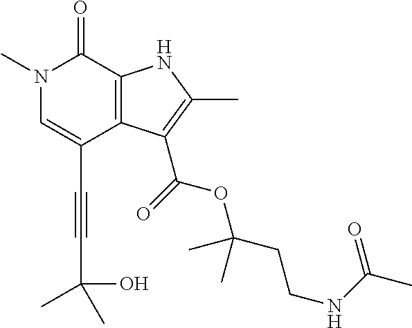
C(C1=CN(C)C(=O)C2=C1C(C(=O)OC(CCNC(C)=O)(C)C)=C(C)N2)#CC(C)(O)C
